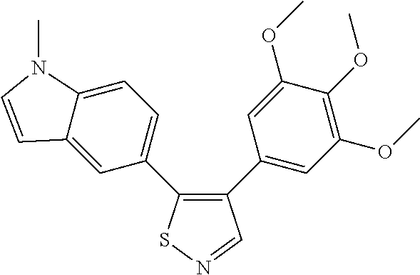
C12=CC(C3=C(C4=CC(OC)=C(OC)C(OC)=C4)C=NS3)=CC=C1N(C)C=C2
